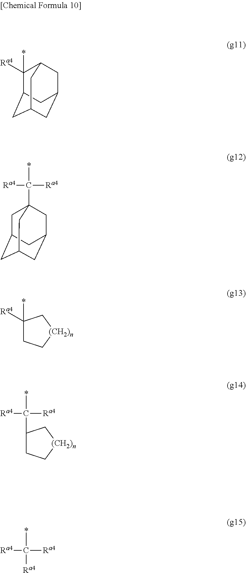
C1(*)([Ra4])C2CC3CC(CC1C3)C2.C1C2CC3CC(CC1(C([Ra4])([Ra4])*)C3)C2.C1(*)([Ra4])CC[(CH2)n]C1.C1(C([Ra4])([Ra4])*)CC[(CH2)n]C1.[Ra4]C([Ra4])([Ra4])*
